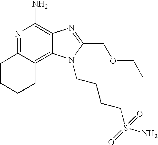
C1CCCC2=C3C(=C(N)N=C12)N=C(COCC)N3CCCCS(N)(=O)=O
